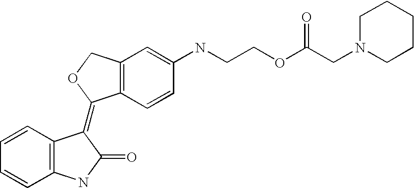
C1=CC2=C(C=C1)NC(=O)C2=C1C2=C(CO1)C=C(NCCOC(CN1CCCCC1)=O)C=C2
